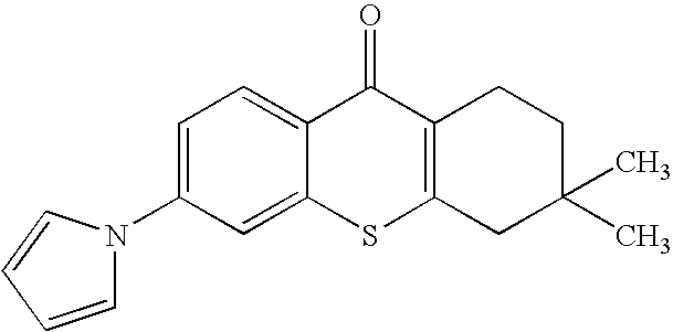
C1=CC=CN1C1=CC=C2C(=C1)SC1=C(C2=O)CCC(C)(C)C1
